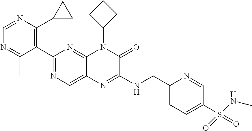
C1=NC(C2CC2)=C(C2=NC=C3C(=N2)N(C2CCC2)C(=O)C(NCC2=CC=C(S(=O)(=O)NC)C=N2)=N3)C(C)=N1
